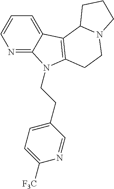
N1=C2C(=CC=C1)C1=C(N2CCC2=CC=C([F3C])N=C2)CCN2C1CCC2
